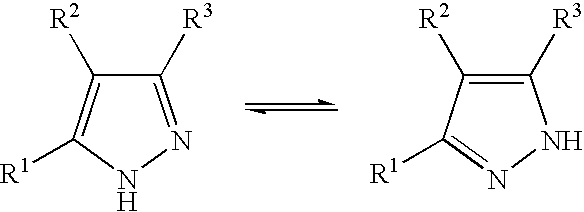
C1([R3])=NNC([R1])=C1[R2].C1([R3])=C([R2])C([R1])=NN1
